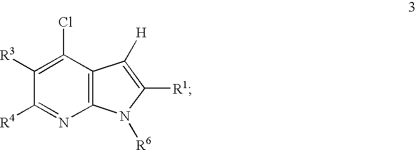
C12=C(C(Cl)=C([R3])C([R4])=N1)C([H])=C([R1])N2[R6]
